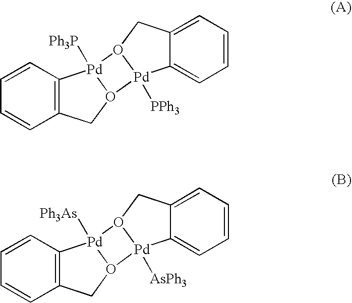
C1=CC2=C(C=C1)[Pd]1([Ph3P])O(C2)[Pd]2([PPh3])C3=CC=CC=C3CO12.C1=CC2=C(C=C1)[Pd]1([Ph3As])O(C2)[Pd]2([AsPh3])C3=CC=CC=C3CO12
